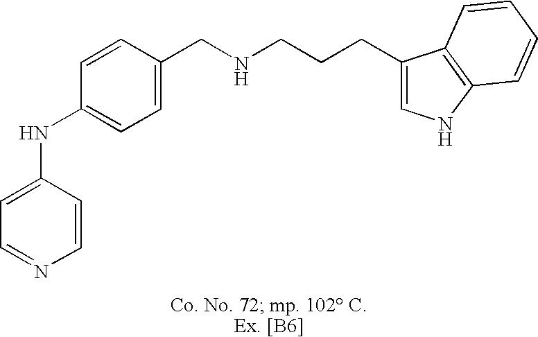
C1=C(NC2=CC=C(CNCCCC3=CNC4=C3C=CC=C4)C=C2)C=CN=C1
